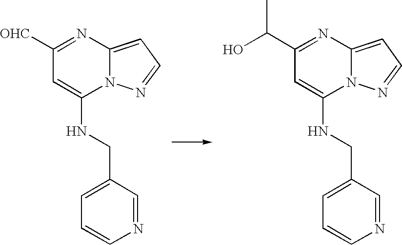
C1([OHC])=NC2=CC=NN2C(NCC2=CC=CN=C2)=C1.C1(C(O)C)=NC2=CC=NN2C(NCC2=CC=CN=C2)=C1
